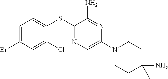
C1=C(Br)C=C(Cl)C(SC2=NC=C(N3CCC(N)(C)CC3)N=C2N)=C1
